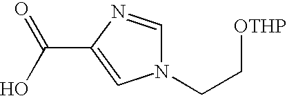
N1(CC[OTHP])C=NC(C(=O)O)=C1
